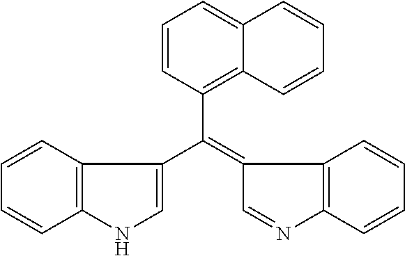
C1=CC2=C(C=C1)NC=C2C(C1=C2C(=CC=C1)C=CC=C2)=C1C=NC2=C1C=CC=C2
